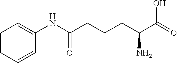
C1=CC=CC(NC(CCCC(C(=O)O)N)=O)=C1
